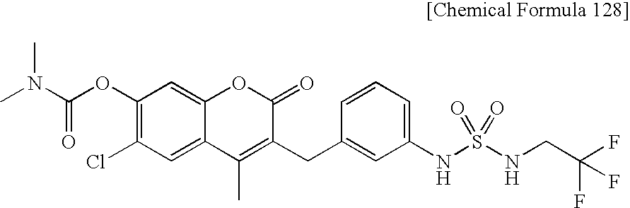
C1(OC(N(C)C)=O)=C(Cl)C=C2C(=C1)OC(=O)C(CC1=CC(NS(=O)(=O)NCC(F)(F)F)=CC=C1)=C2C
